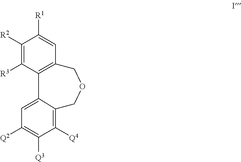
C12=C(COCC3=C([Q4])C([Q3])=C([Q2])C=C13)C=C([R1])C([R2])=C2[R3]
